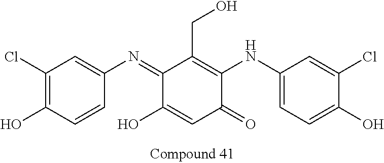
C1(=NC2=CC(Cl)=C(O)C=C2)C(O)=CC(=O)C(NC2=CC=C(O)C(Cl)=C2)=C1CO
